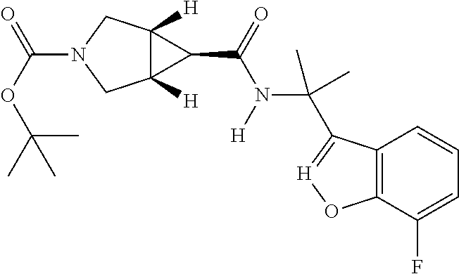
C12([H])C([H])(CN(C(OC(C)(C)C)=O)C1)C2C(=O)N(C(C)(C)C1=[H]OC2=C1C=CC=C2F)[H]
